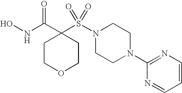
ONC(C1(S(N2CCN(C3=NC=CC=N3)CC2)(=O)=O)CCOCC1)=O
